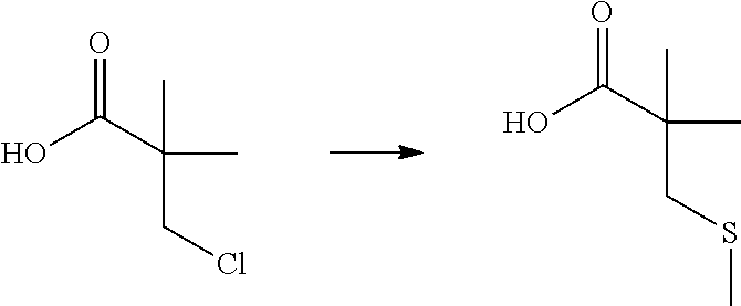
C(C(CSC)(C)C)(=O)O.C(C(CCl)(C)C)(=O)O
